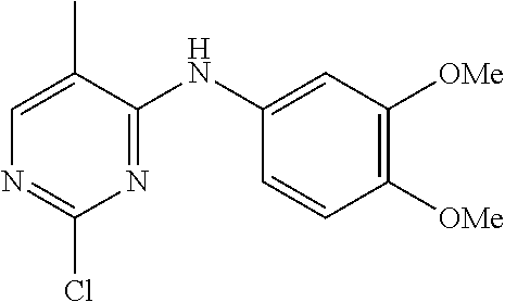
C1(Cl)=NC=C(C)C(NC2=CC([OMe])=C([OMe])C=C2)=N1
